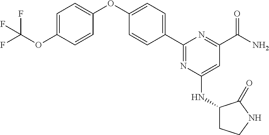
C1=CC(C2=NC(NC3CCNC3=O)=CC(C(N)=O)=N2)=CC=C1OC1=CC=C(OC(F)(F)F)C=C1
